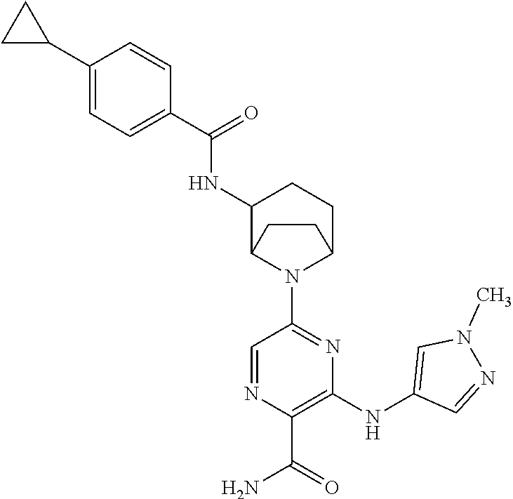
C1(NC(C2=CC=C(C3CC3)C=C2)=O)C2N(C3=NC(NC4=CN(C)N=C4)=C(C(=O)N)N=C3)C(CC1)CC2
